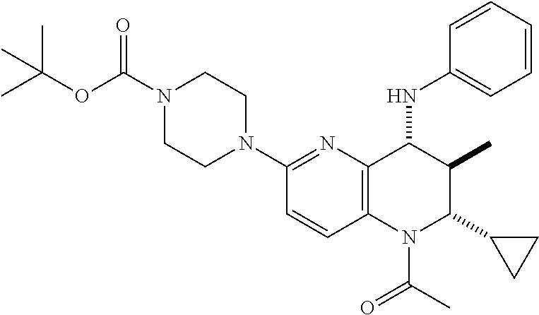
C12=C(C(NC3=CC=CC=C3)C(C)C(C3CC3)N1C(C)=O)N=C(N1CCN(C(OC(C)(C)C)=O)CC1)C=C2
